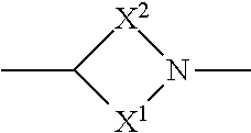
CC1[X2]N(C)[X1]1
